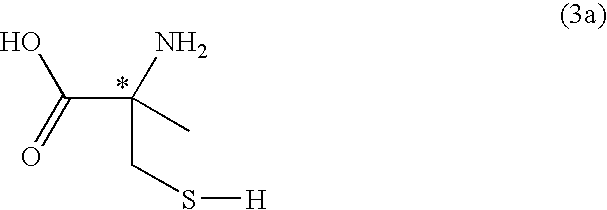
C(C(=O)O)(N)(C)CS[H]
